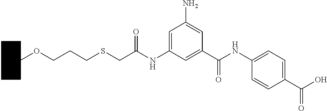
C1CCCC(OCCCSCC(NC2=CC(N)=CC(C(NC3=CC=C(C(O)=O)C=C3)=O)=C2)=O)C1
